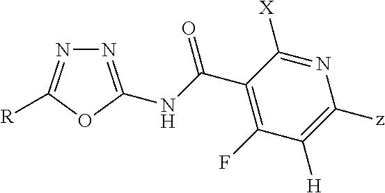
N1=C(NC(C2=C(F)C([H])=C([z])N=C2[X])=O)OC([R])=N1
